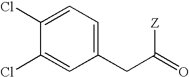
C1(Cl)=CC=C(CC(=O)[Z])C=C1Cl
